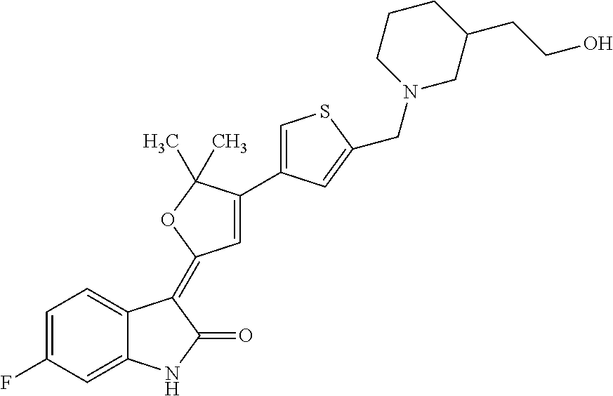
C1=C(F)C=C2C(=C1)C(=C1C=C(C3=CSC(CN4CC(CCO)CCC4)=C3)C(C)(C)O1)C(=O)N2
